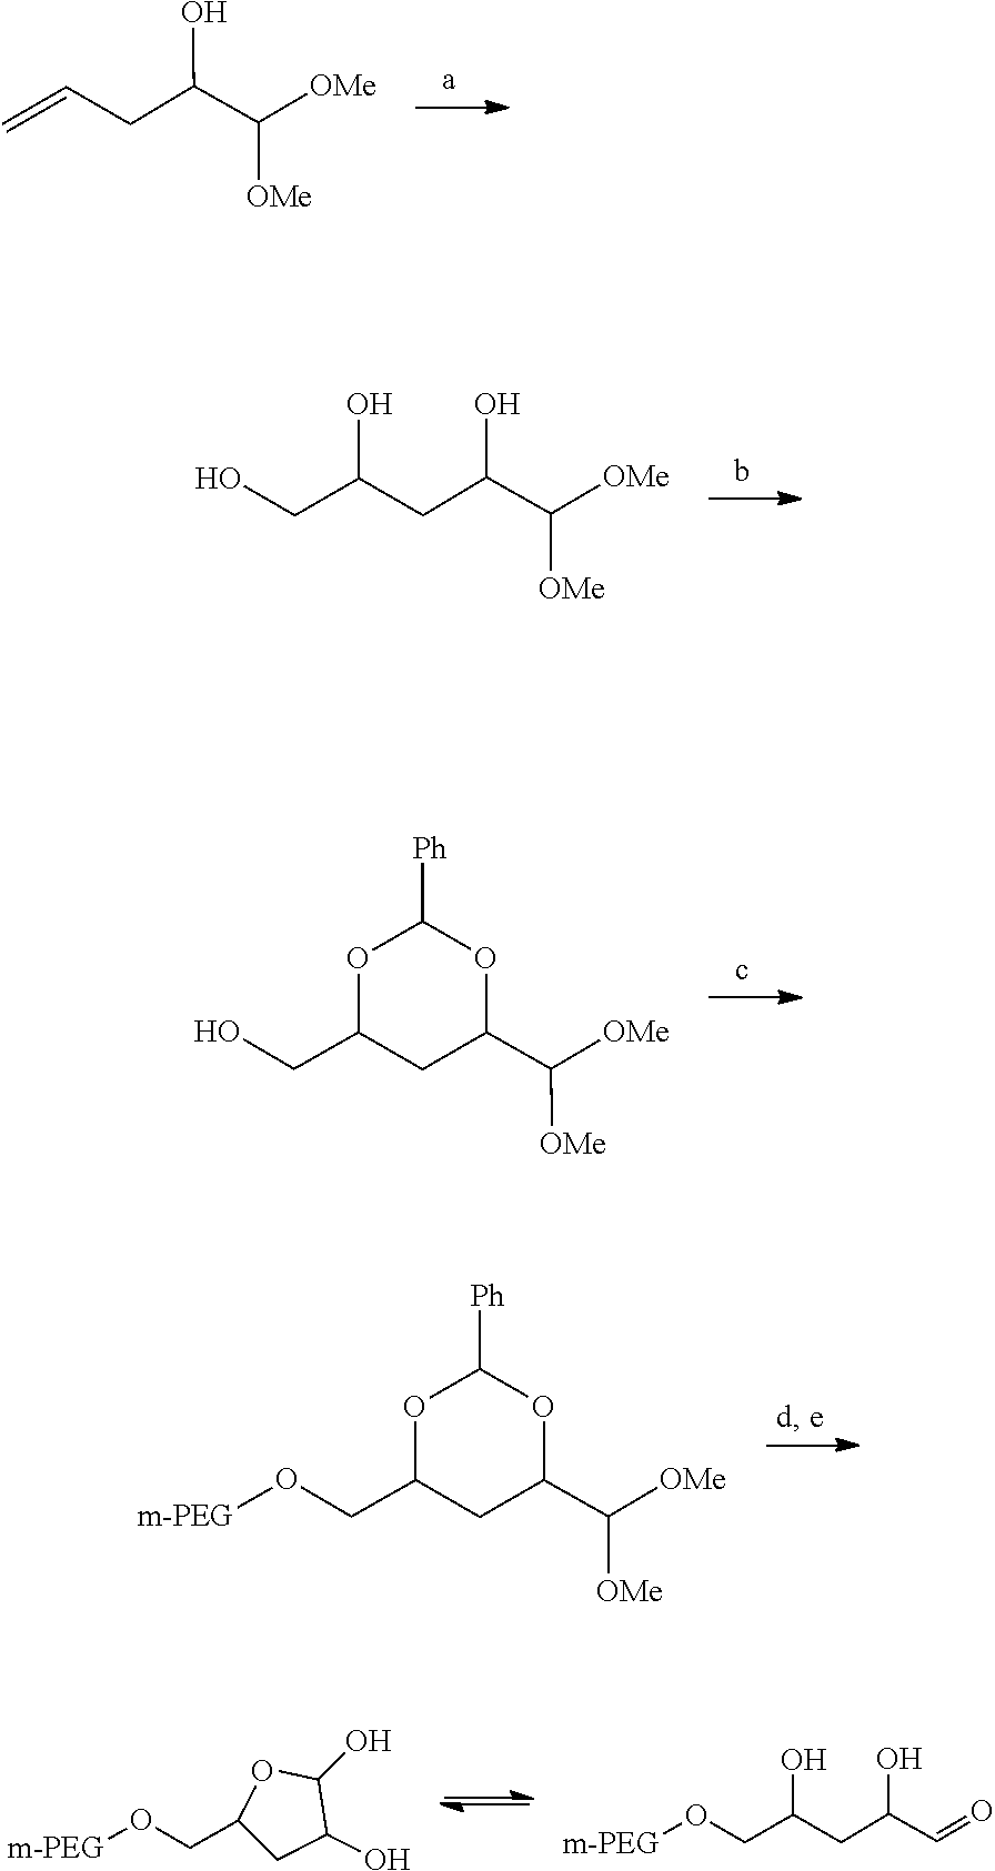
C(=C)CC(C([OMe])[OMe])O.C(CO)(CC(C([OMe])[OMe])O)O.O1C([Ph])OC(CO)CC1C([OMe])[OMe].O1C([Ph])OC(CO[m-PEG])CC1C([OMe])[OMe].C1(CO[m-PEG])CC(O)C(O)O1.C(CO[m-PEG])(CC(C=O)O)O
